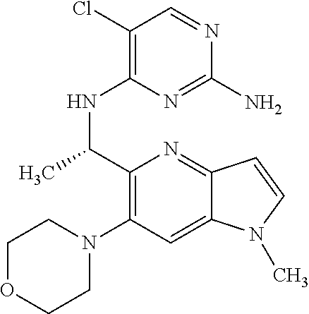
C1(Cl)=C(NC(C2=C(N3CCOCC3)C=C3C(=N2)C=CN3C)C)N=C(N)N=C1
